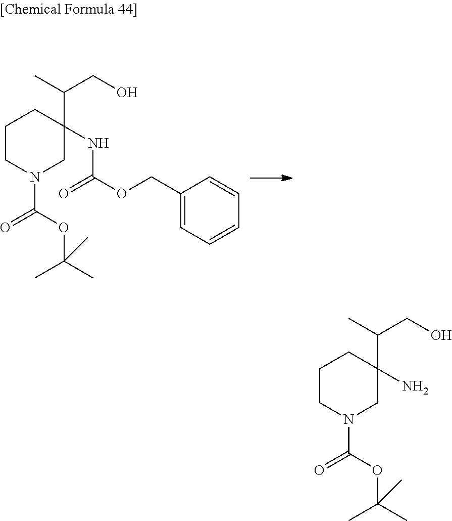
C1CN(C(=O)OC(C)(C)C)CC(NC(OCC2=CC=CC=C2)=O)(C(CO)C)C1.C1CN(C(=O)OC(C)(C)C)CC(N)(C(CO)C)C1
